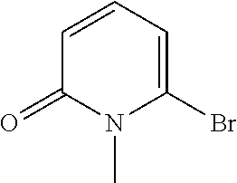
BrC1=CC=CC(=O)N1C
